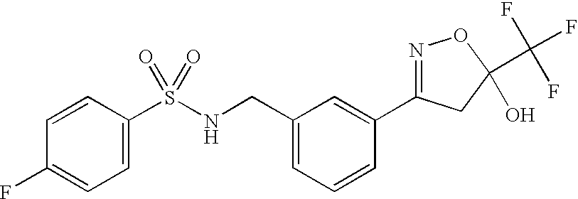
C1(S(NCC2=CC=CC(C3=NOC(C(F)(F)F)(O)C3)=C2)(=O)=O)=CC=C(F)C=C1
